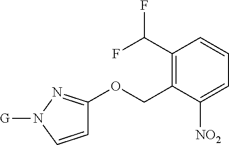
C1(C(F)F)=C(COC2=NN([G])C=C2)C([NO2])=CC=C1
